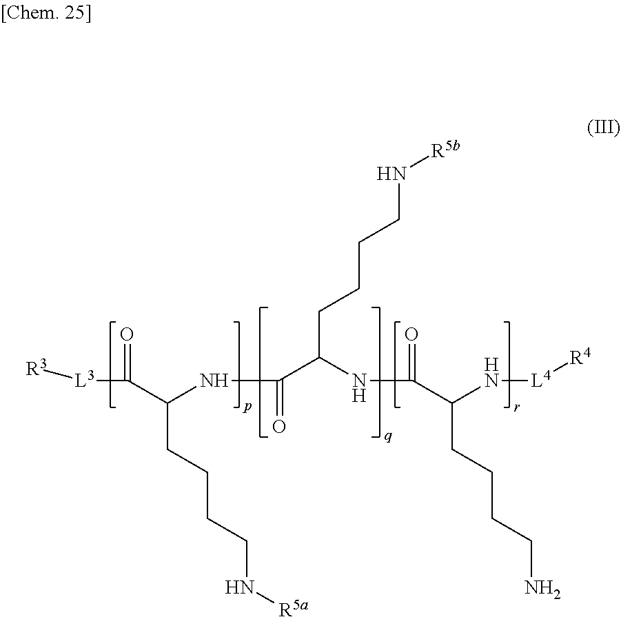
[R3][L3]C(=O)C(NC(=O)C(NC(=O)C(N[L4][R4])CCCCN)CCCCN[R5b])CCCCN[R5a]
